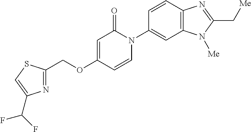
C(OC1=CC(=O)N(C2=CC3=C(C=C2)N=C(C[Me])N3[Me])C=C1)C1=NC(C(F)F)=CS1
